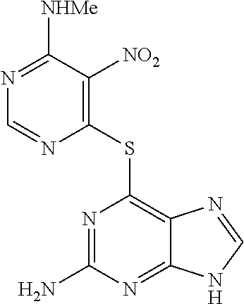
C1(SC2=C3C(=NC(N)=N2)NC=N3)=C([NO2])C([NHMe])=NC=N1
